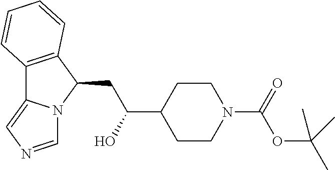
C12=C(C(CC(O)C3CCN(C(=O)OC(C)(C)C)CC3)N3C1=CN=C3)C=CC=C2
